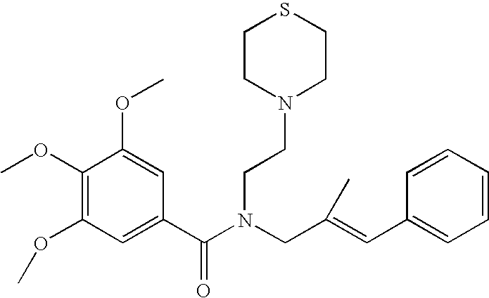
C1(OC)=C(OC)C=C(C(N(CC(=CC2=CC=CC=C2)C)CCN2CCSCC2)=O)C=C1OC
